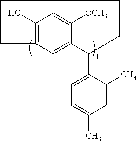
C1=C(C)C(C2C3=CC(=C(O)C=C3[OCH3])CCCC2)=CC=C1C
